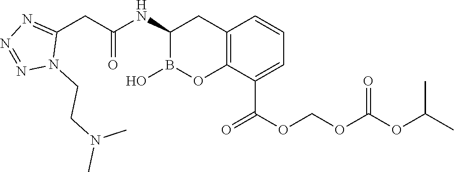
C12=C(C(C(OCOC(OC(C)C)=O)=O)=CC=C1)OB(O)C(NC(CC1=NN=NN1CCN(C)C)=O)C2
